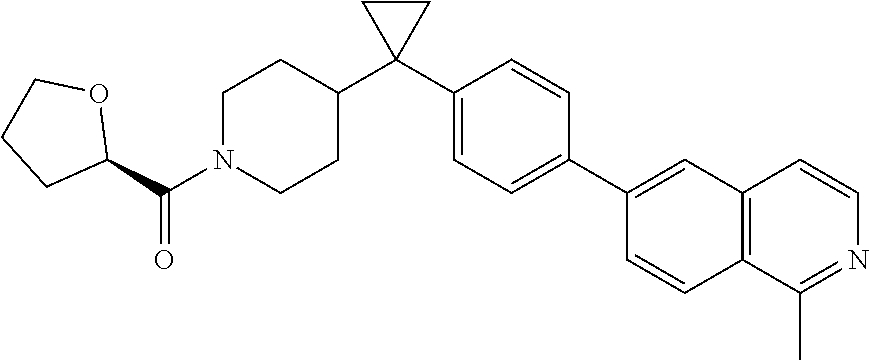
C1(C2(C3CCN(C(C4OCCC4)=O)CC3)CC2)=CC=C(C2=CC3=C(C=C2)C(C)=NC=C3)C=C1
